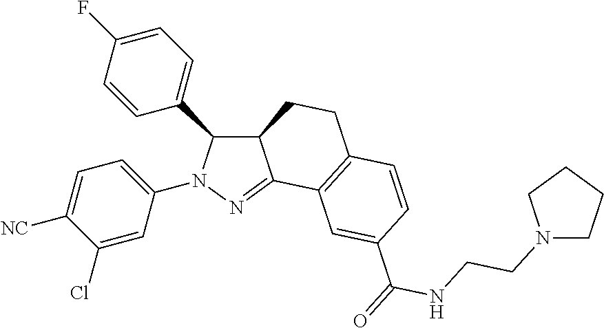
C12C(C3=CC=C(F)C=C3)N(C3=CC=C([NC])C(Cl)=C3)N=C1C1=C(CC2)C=CC(C(=O)NCCN2CCCC2)=C1
